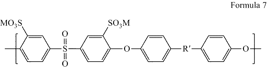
C1=C([MO3S])C(C)=CC=C1S(C1=CC=C(OC2=CC=C([R]C3=CC=C(OC)C=C3)C=C2)C([SO3M])=C1)(=O)=O
